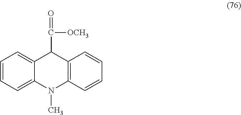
C1=CC=C2C(=C1)C(C([OCH3])=O)C1=C(N2C)C=CC=C1
